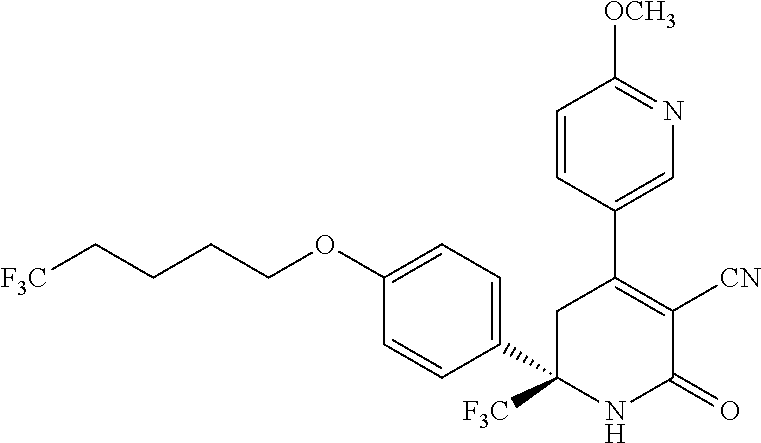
C1(C2([F3C])NC(=O)C([CN])=C(C3=CN=C([OCH3])C=C3)C2)=CC=C(OCCCC[F3C])C=C1
